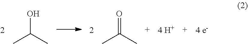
OC(C)C.O=C(C)C
